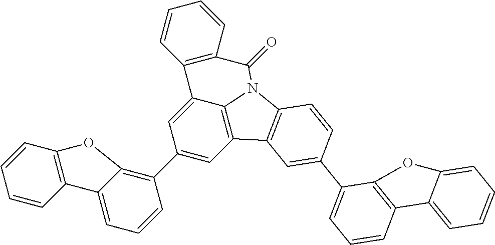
C1(C2=C3C(=CC=C2)C2=C(C=CC=C2)O3)=CC2=C3C(=C1)C1=C(C=CC=C1)C(=O)N3C1=C2C=C(C2=CC=CC3=C2OC2=CC=CC=C32)C=C1
